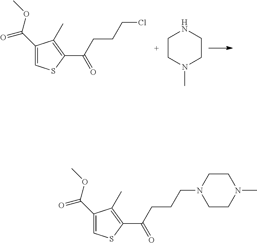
C1(C(=O)OC)=CSC(C(=O)CCCCl)=C1C.C1CN(C)CCN1.C1(C(=O)OC)=CSC(C(=O)CCCN2CCN(C)CC2)=C1C
